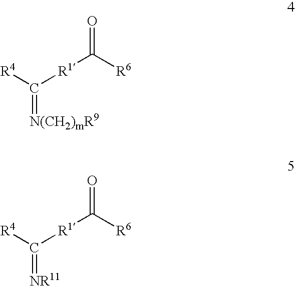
[R4]C([R1]C([R6])=O)=[N(CH2)mR9].[R4]C([R1]C([R6])=O)=[NR11]
